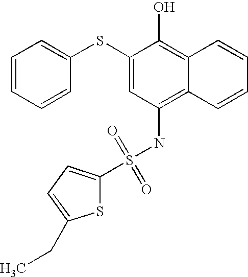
C1=CC=CC(SC2=CC(NS(C3=CC=C(CC)S3)(=O)=O)=C3C(=C2O)C=CC=C3)=C1
